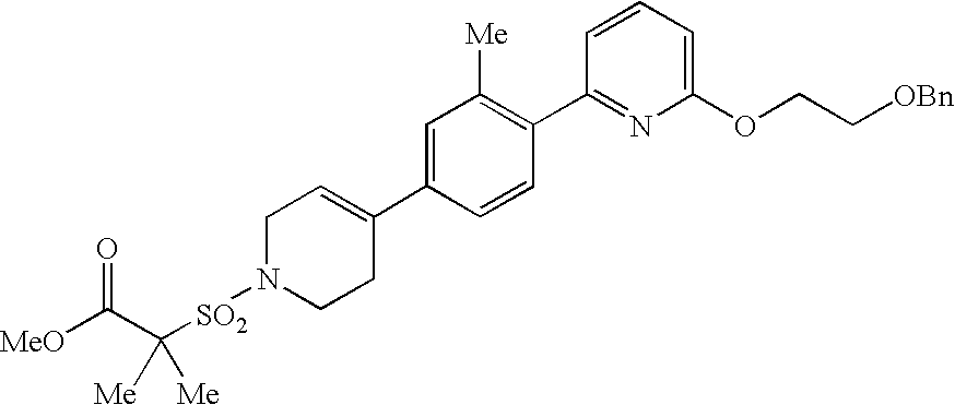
[MeO]C(C([SO2]N1CCC(C2=CC([Me])=C(C3=NC(OCC[OBn])=CC=C3)C=C2)=CC1)([Me])[Me])=O
